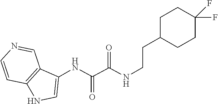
C1(NC(=O)C(=O)NCCC2CCC(F)(F)CC2)=CNC2=C1C=NC=C2
